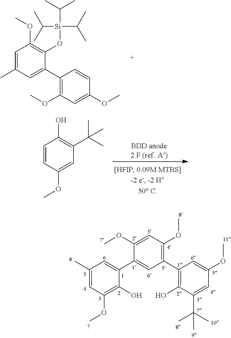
C1=C(C)C=C(C2=C(OC)C=C(OC)C=C2)C(O[Si](C(C)C)(C(C)C)C(C)C)=C1OC.C1=CC(OC)=CC(C(C)(C)C)=C1O.C1(C)=CC(OC)=C(O)C(C2=CC(C3=C(O)C(C(C)(C)C)=CC(OC)=C3)=C(OC)C=C2OC)=C1
